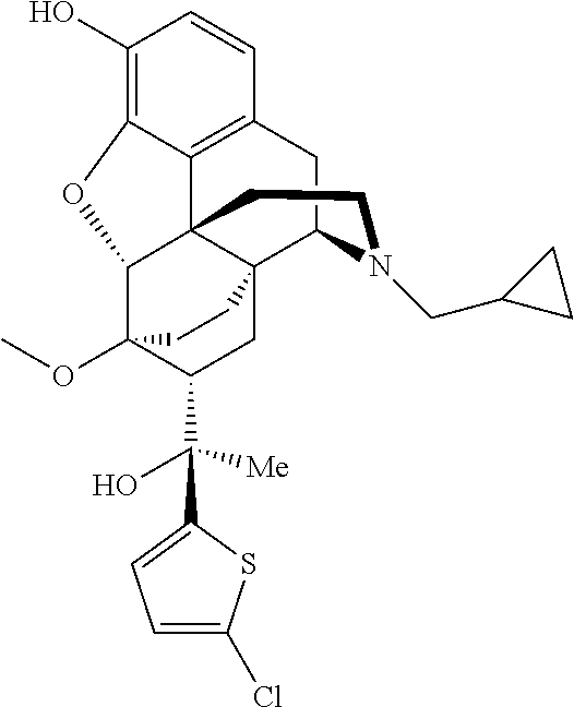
C1(O)=C2C3=C(C=C1)CC1N(CC4CC4)CCC34C(C3(OC)C(C([Me])(O)C5=CC=C(Cl)S5)CC41CC3)O2
